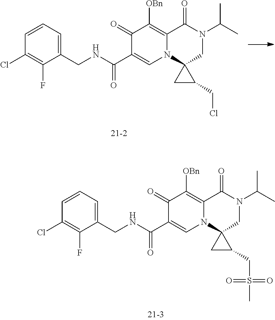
C1(CNC(C2=CN3C(=C([OBn])C2=O)C(=O)N(C(C)C)CC32CC2CCl)=O)=CC=CC(Cl)=C1F.C1(CNC(C2=CN3C(=C([OBn])C2=O)C(=O)N(C(C)C)CC32CC2CS(=O)(C)=O)=O)=CC=CC(Cl)=C1F
